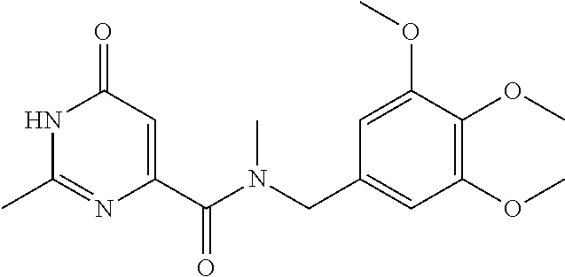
C1(=O)C=C(C(N(CC2=CC(OC)=C(OC)C(OC)=C2)C)=O)N=C(C)N1
